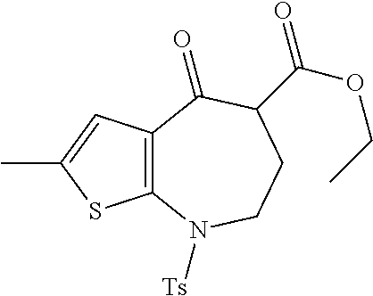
C12=C(C=C(C)S1)C(=O)C(C(OCC)=O)CCN2[Ts]
